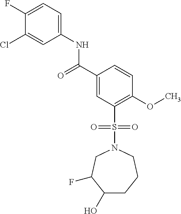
C1(F)=CC=C(NC(C2=CC(S(=O)(=O)N3CC(F)C(O)CCC3)=C(OC)C=C2)=O)C=C1Cl
